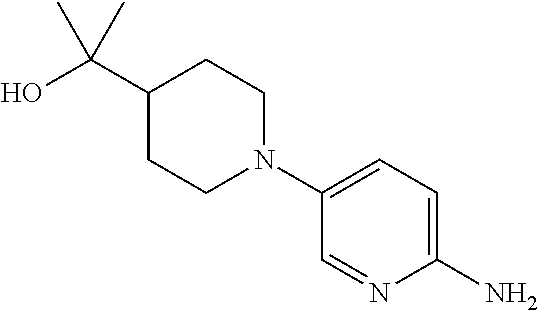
C1(N)=CC=C(N2CCC(C(O)(C)C)CC2)C=N1
